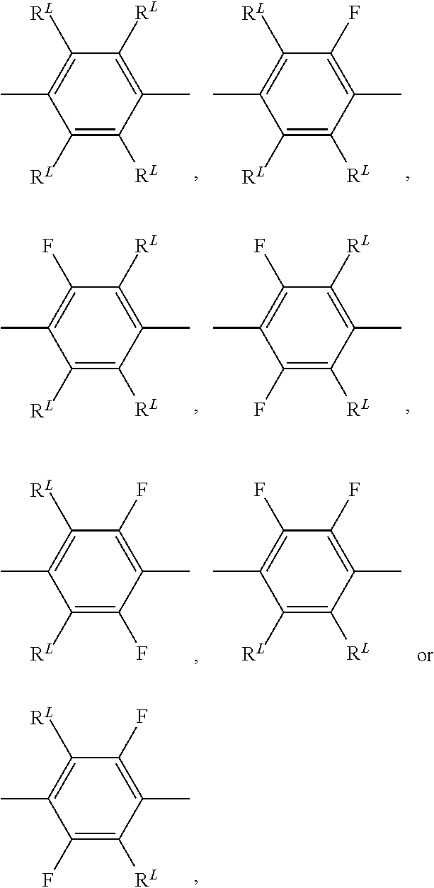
C1([RL])=C(C)C([RL])=C([RL])C(C)=C1[RL].C1([RL])=C(C)C([RL])=C([RL])C(C)=C1F.C1(F)=C(C)C([RL])=C([RL])C(C)=C1[RL].C1(F)=C(C)C(F)=C([RL])C(C)=C1[RL].C1([RL])=C(C)C([RL])=C(F)C(C)=C1F.C1(F)=C(C)C([RL])=C([RL])C(C)=C1F.C1([RL])=C(C)C(F)=C([RL])C(C)=C1F
